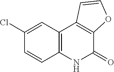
C12=C(C3=C(C(=O)N1)OC=C3)C=C(Cl)C=C2
